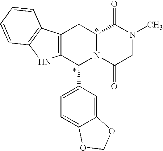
C12N(C(=O)CN(C)C1=O)C(C1=CC=C3C(=C1)OCO3)C1=C(C2)C2=C(N1)C=CC=C2
